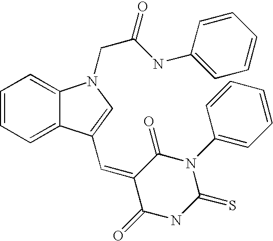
O=C1C(=CC2=CN(CC(NC3=CC=CC=C3)=O)C3=CC=CC=C32)C(=O)NC(=S)N1C1=CC=CC=C1
